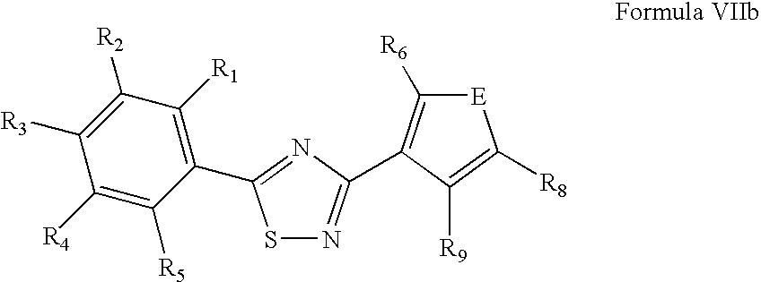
C1([R3])=C([R2])C([R1])=C(C2=NC(C3=C([R6])[E]C([R8])=C3[R9])=NS2)C([R5])=C1[R4]
